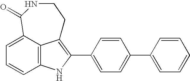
C12=C3C(=CC=C1)C(=O)NCCC3=C(C1=CC=C(C3=CC=CC=C3)C=C1)N2
